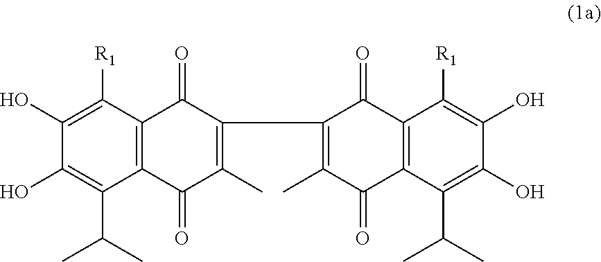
C1(O)=C(C(C)C)C2=C(C([R1])=C1O)C(=O)C(C1=C(C)C(=O)C3=C(C1=O)C([R1])=C(O)C(O)=C3C(C)C)=C(C)C2=O
